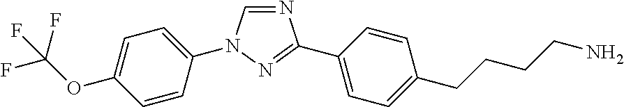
N1=CN(C2=CC=C(OC(F)(F)F)C=C2)N=C1C1=CC=C(CCCCN)C=C1
